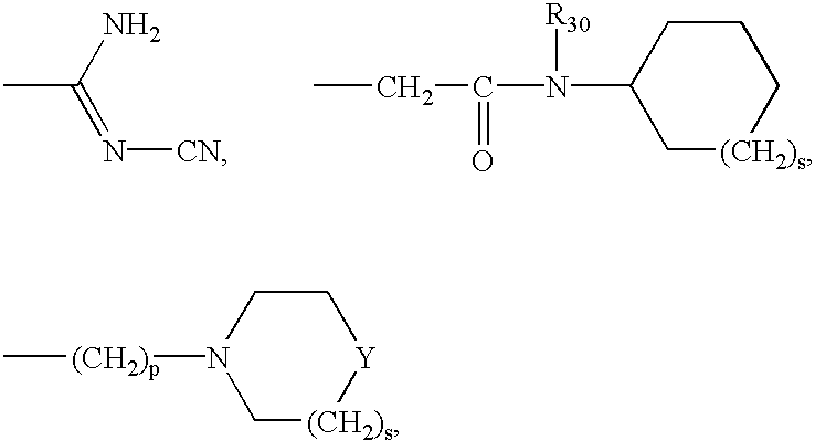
CC(N)=N[CN].CCC(N(C1C[(CH2)s]CCC1)[R30])=O.C[(CH2)p]N1C[(CH2)s][Y]CC1
